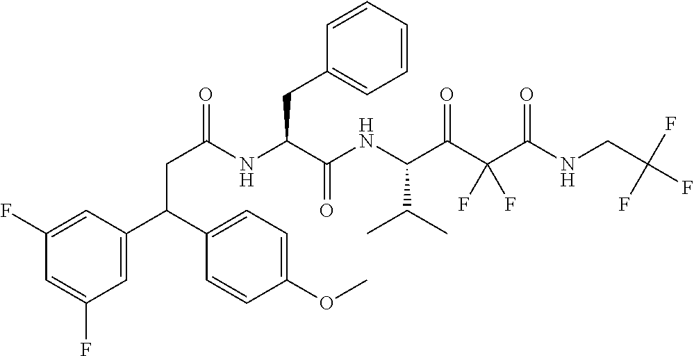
C(C(NC(C(NC(C(C(C(NCC(F)(F)F)=O)(F)F)=O)C(C)C)=O)CC1=CC=CC=C1)=O)C(C1=CC(F)=CC(F)=C1)C1=CC=C(OC)C=C1
